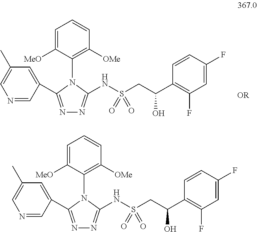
N1=CC(C2=NN=C(NS(CC(C3=C(F)C=C(F)C=C3)O)(=O)=O)N2C2=C([OMe])C=CC=C2[MeO])=CC(C)=C1.[OR].N1=CC(C2=NN=C(NS(CC(C3=C(F)C=C(F)C=C3)O)(=O)=O)N2C2=C([OMe])C=CC=C2[MeO])=CC(C)=C1
